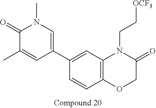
C1=CC2=C(C=C1C1=CN(C)C(=O)C(C)=C1)N(CC[OCF3])C(=O)CO2
